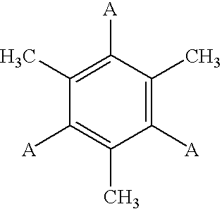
C1([A])=C(C)C([A])=C(C)C([A])=C1C
